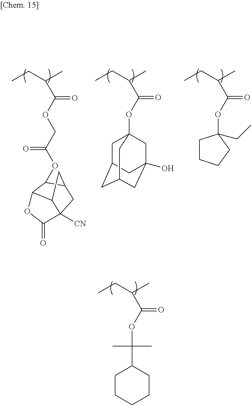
CCC(C)C(OCC(=O)OC1C2C3C([CN])(CC1C3)C(=O)O2)=O.CCC(C)C(OC12CC3CC(CC(O)(C1)C3)C2)=O.CCC(C)C(OC1(CC)CCCC1)=O.CCC(C)C(OC(C1CCCCC1)(C)C)=O
